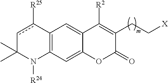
C12=C(C=C3C(=C1)C([R2])=C(CC[X])C(=O)O3)N([R24])C(C)(C)cc2[R25]
